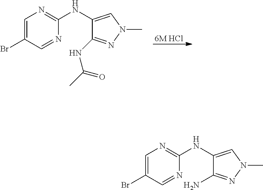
[6M HCl].C1(NC2=NC=C(Br)C=N2)=CN(C)N=C1NC(C)=O.C1(NC2=NC=C(Br)C=N2)=CN(C)N=C1N
